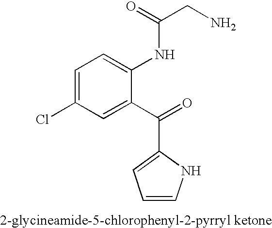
C1=C(Cl)C=C(C(=O)C2=CC=CN2)C(NC(CN)=O)=C1
